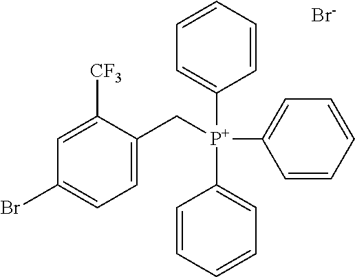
C1=CC=CC=C1[P+](C1=CC=CC=C1)(C1=CC=CC=C1)CC1=CC=C(Br)C=C1[CF3].[Br-]
